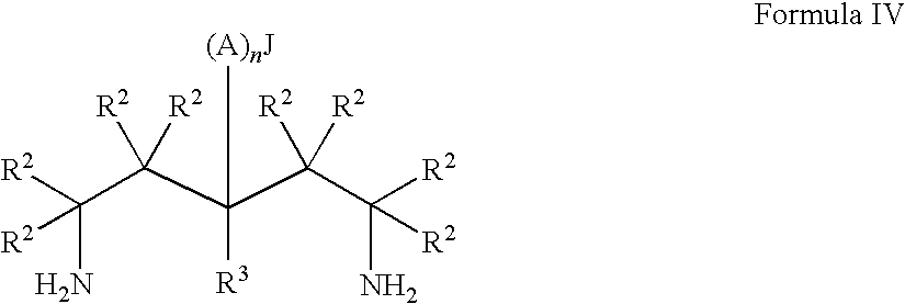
C(C(C(C(C(N)([R2])[R2])([R2])[R2])([(A)nJ])[R3])([R2])[R2])(N)([R2])[R2]
